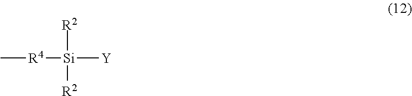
[R4]([Si]([Y])([R2])[R2])C
